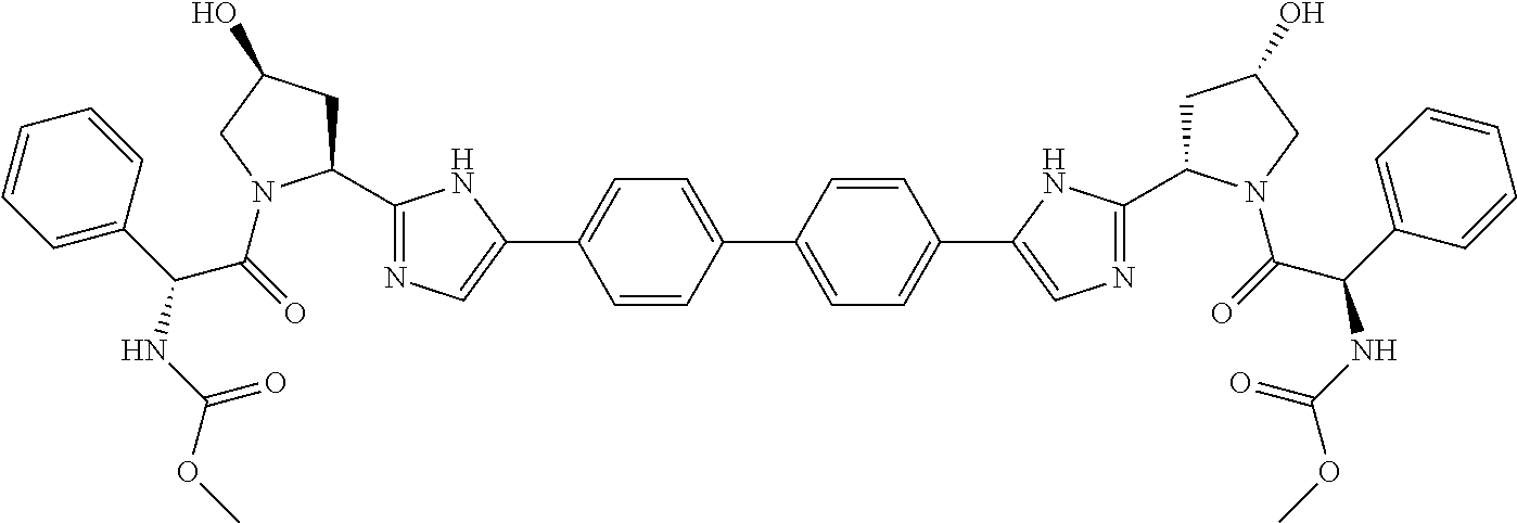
C1=CC(C2=CC=C(C3=CN=C(C4CC(O)CN4C(C(NC(OC)=O)C4=CC=CC=C4)=O)N3)C=C2)=CC=C1C1=CN=C(C2CC(O)CN2C(C(C2=CC=CC=C2)NC(OC)=O)=O)N1
